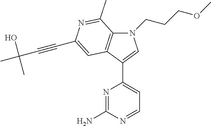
N1(CCCOC)C2=C(C(C3=CC=NC(N)=N3)=C1)C=C(C#CC(C)(O)C)N=C2C
